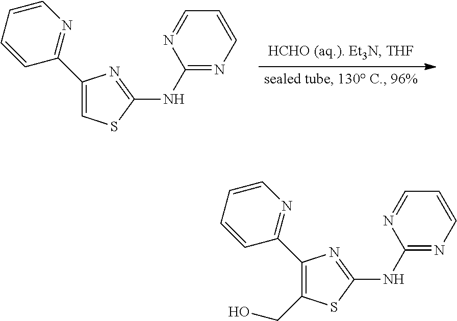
C1=CC=NC(NC2=NC(C3=NC=CC=C3)=CS2)=N1.C1=CC=NC(NC2=NC(C3=NC=CC=C3)=C(CO)S2)=N1
